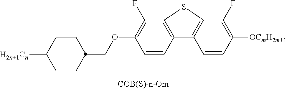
C1(F)=C(OCC2CCC([CnH2n+1])CC2)C=CC2=C1SC1=C2C=CC([OCmH2m+1])=C1F
